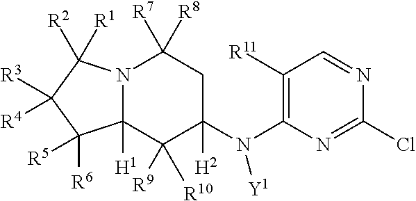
N12C([H1])(C([R9])([R10])C([H2])(N(C3=C([R11])C=NC(Cl)=N3)[Y1])CC1([R8])[R7])C([R6])([R5])C([R3])([R4])C2([R1])[R2]
